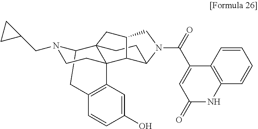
C12CC3=C(C=C(O)C=C3)C3(CCN1CC1CC1)C21CCC2C3C(C1)CN2C(=O)C1=CC(=O)NC2=C1C=CC=C2
